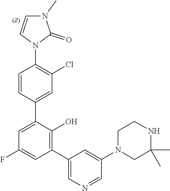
C1C(C)(C)NCCN1C1=CC(C2=C(O)C(C3=CC(Cl)=C(N4C=CN(C)C4=O)C=C3)=CC(F)=C2)=CN=C1
